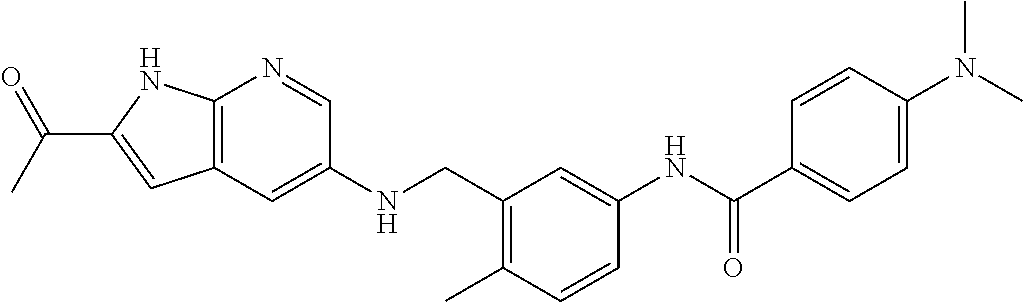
C12=C(C=C(NCC3=C(C)C=CC(NC(C4=CC=C(N(C)C)C=C4)=O)=C3)C=N1)C=C(C(C)=O)N2
